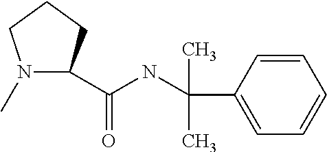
N1(C)C(C(=O)NC(C)(C)C2=CC=CC=C2)CCC1
